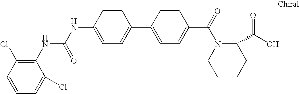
C1=CC=C(Cl)C(NC(NC2=CC=C(C3=CC=C(C(=O)N4CCCCC4C(O)=O)C=C3)C=C2)=O)=C1Cl
